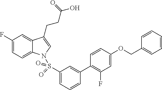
C1(F)=CC=C2C(=C1)C(CCC(O)=O)=CN2S(C1=CC=CC(C2=C(F)C=C(OCC3=CC=CC=C3)C=C2)=C1)(=O)=O
